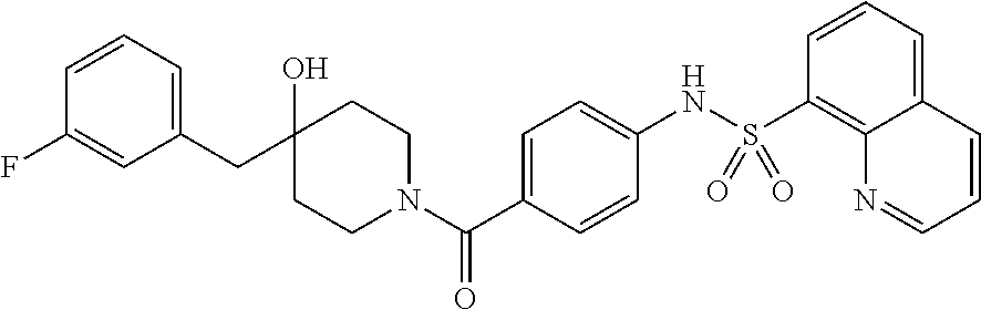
C1=C(CC2(O)CCN(C(C3=CC=C(NS(C4=C5C(=CC=C4)C=CC=N5)(=O)=O)C=C3)=O)CC2)C=C(F)C=C1
